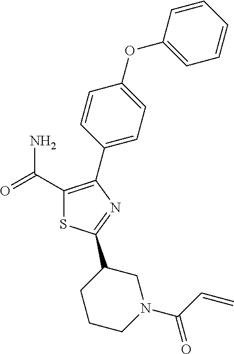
C1(C(=O)N)=C(C2=CC=C(OC3=CC=CC=C3)C=C2)N=C(C2CCCN(C(C=C)=O)C2)S1
